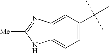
C12=CC=C(C(C)(C)C)C=C1N=C([Me])N2
